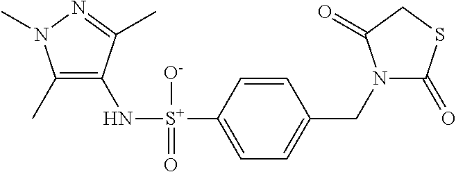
C1(C)=C(N[S+](C2=CC=C(CN3C(=O)SCC3=O)C=C2)([O-])=O)C(C)=NN1C
